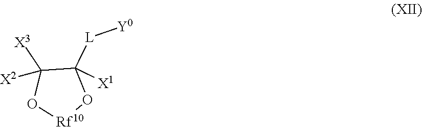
C1([X1])([L][Y0])C([X3])([X2])O[Rf10]O1
